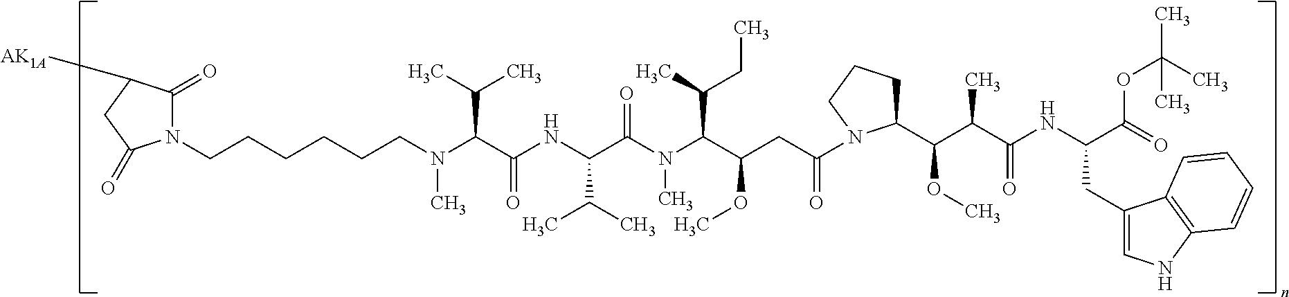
C(N(C(C(C)C)C(NC(C(C)C)C(N(C)C(C(C)CC)C(OC)CC(=O)N1C(C(C(C(NC(C(=O)OC(C)(C)C)CC2=CNC3=C2C=CC=C3)=O)C)OC)CCC1)=O)=O)C)CCCCCN1C(=O)C([AK1A])CC1=O
